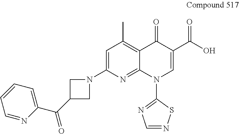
C1=C(N2CC(C(C3=CC=CC=N3)=O)C2)N=C2C(=C1C)C(=O)C(C(O)=O)=CN2C1=NC=NS1
